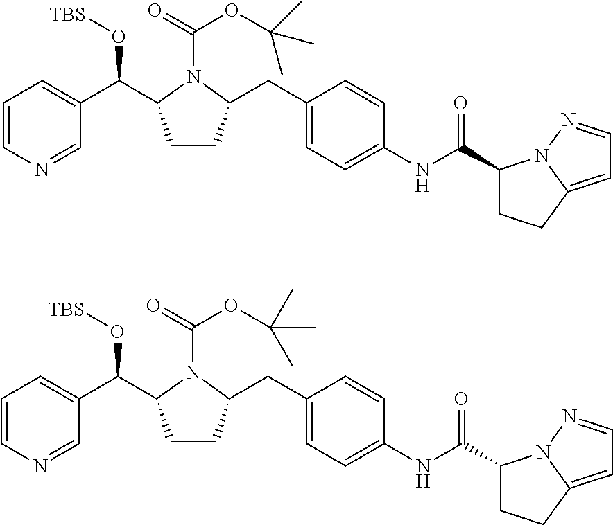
C1=CN=CC(C(O[TBS])C2CCC(CC3=CC=C(NC(=O)C4CCC5=CC=NN45)C=C3)N2C(=O)OC(C)(C)C)=C1.C1=CN=CC(C(O[TBS])C2CCC(CC3=CC=C(NC(=O)C4CCC5=CC=NN45)C=C3)N2C(=O)OC(C)(C)C)=C1
